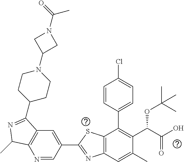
N1=CC(C2=NC3=C(S2)C(C2=CC=C(Cl)C=C2)=C(C(C(O)=O)OC(C)(C)C)C(C)=C3)=CC2=C1C(C)N=C2C1CCN(C2CN(C(=O)C)C2)CC1
